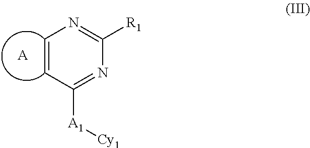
[R1]C1=NC=CC([A1][Cy1])=N1.[A]
